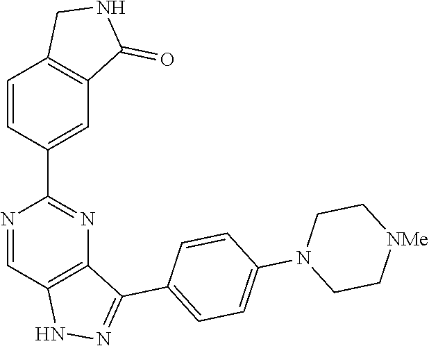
N1=CC2=C(N=C1C1=CC3=C(C=C1)CNC3=O)C(C1=CC=C(N3CC[NMe]CC3)C=C1)=NN2
